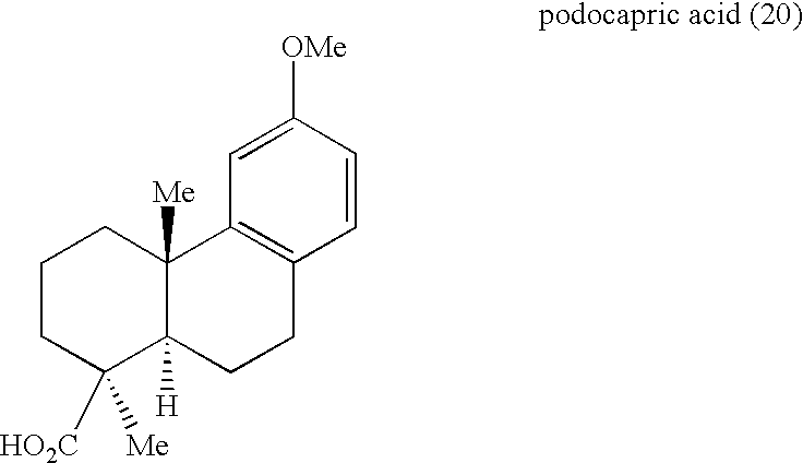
C1=CC([OMe])=CC2=C1CCC1([H])C2([Me])CCCC1([HO2C])[Me]
